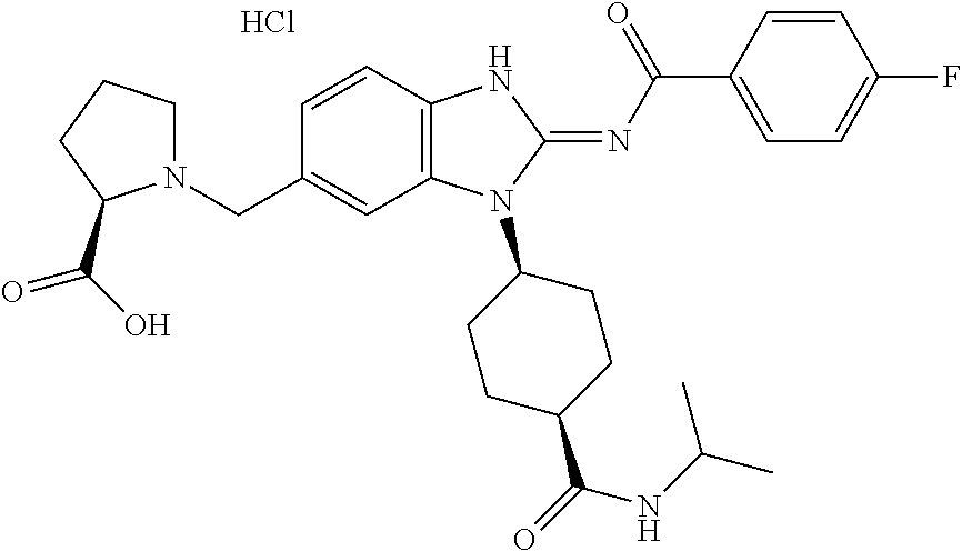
N1(CC2=CC3=C(C=C2)NC(=NC(=O)C2=CC=C(F)C=C2)N3C2CCC(C(NC(C)C)=O)CC2)CCCC1C(O)=O.Cl
